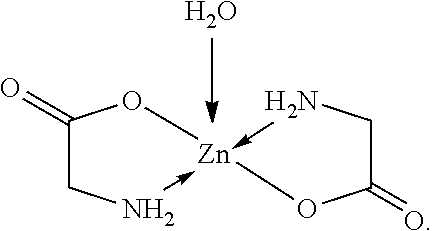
C1(=O)CN->[Zn]2(-NCC(=O)O2)O1.O
